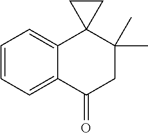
C1=CC=C2C(=C1)C1(C(C)(C)CC2=O)CC1
